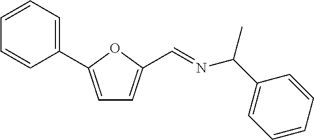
C1=CC=C(C2=CC=C(C=NC(C3=CC=CC=C3)C)O2)C=C1
